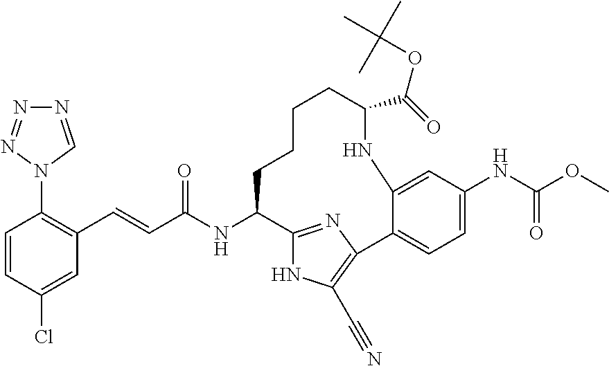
C1=CC(Cl)=CC(C=CC(NC2C3=NC(=C(C#N)N3)C3=CC=C(NC(OC)=O)C=C3NC(C(=O)OC(C)(C)C)CCCC2)=O)=C1N1C=NN=N1
